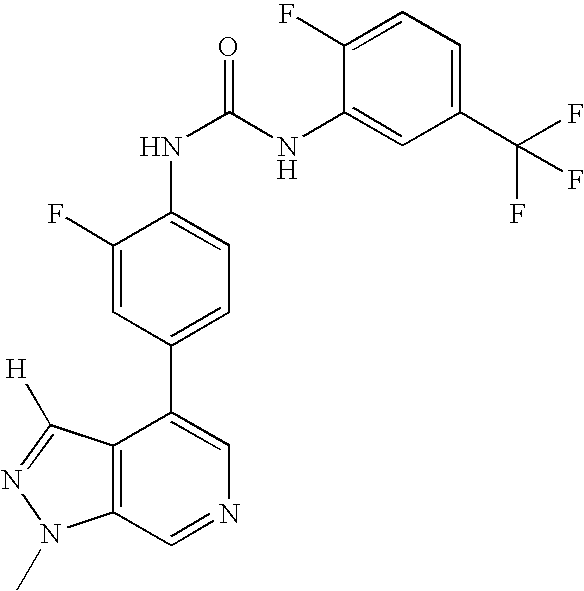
C12=C(C=NC=C1C1=CC=C(NC(NC3=CC(C(F)(F)F)=CC=C3F)=O)C(F)=C1)N(C)N=C2[H]
